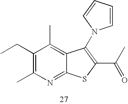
C1(CC)=C(C)N=C2C(=C1C)C(N1C=CC=C1)=C(C(C)=O)S2
